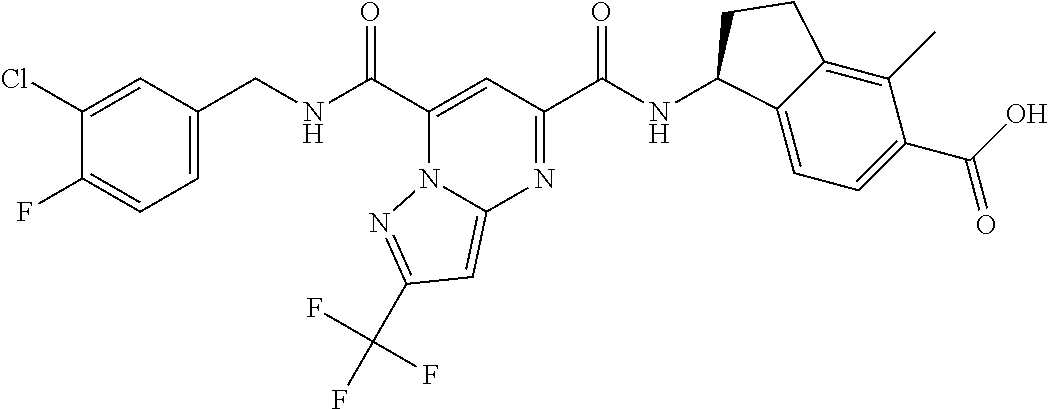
N1=C(C(NC2C3=CC=C(C(O)=O)C(C)=C3CC2)=O)C=C(C(NCC2=CC=C(F)C(Cl)=C2)=O)N2C1=CC(C(F)(F)F)=N2
